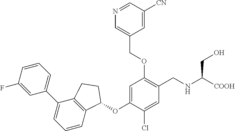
C1=C(F)C=CC=C1C1=CC=CC2=C1CCC2OC1=CC(OCC2=CN=CC([CN])=C2)=C(CNC(CO)[COOH])C=C1Cl
